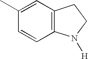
C1=CC2=C(C=C1C)CCN2[H]
